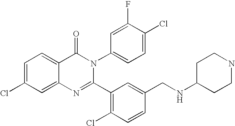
C1=C(Cl)C=C2C(=C1)C(=O)N(C1=CC=C(Cl)C(F)=C1)C(C1=C(Cl)C=CC(CNC3CCNCC3)=C1)=N2
